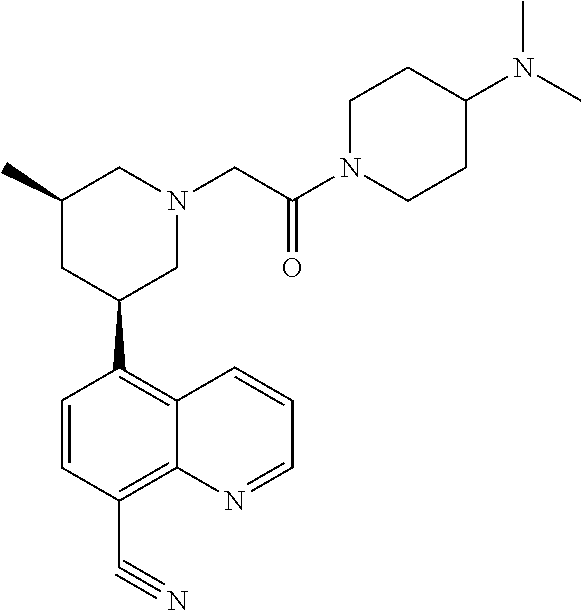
C1(C2CN(CC(N3CCC(N(C)C)CC3)=O)CC(C)C2)=C2C(=C(C#N)C=C1)N=CC=C2
